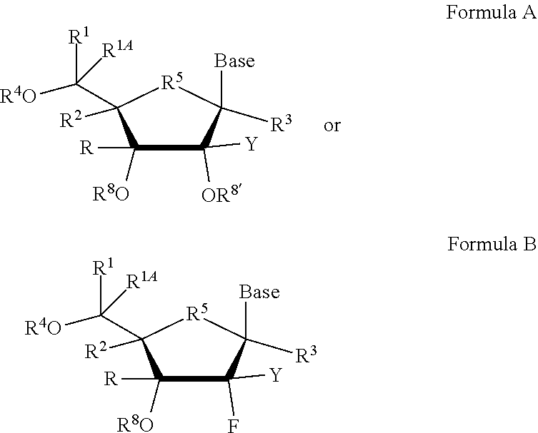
C1([Y])([OR8])C([R])([R8O])C([R2])(C([R4O])([R1])[R1A])[R5]C1([Base])[R3].C1([Y])(F)C([R])([R8O])C([R2])(C([R4O])([R1])[R1A])[R5]C1([Base])[R3]
